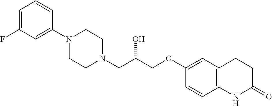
C1=C(F)C=C(N2CCN(CC(COC3=CC4=C(C=C3)NC(=O)CC4)O)CC2)C=C1
